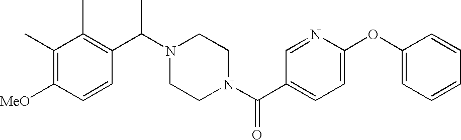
C1=C(OC2=CC=CC=C2)N=CC(C(N2CCN(C(C3=C(C)C(C)=C([MeO])C=C3)C)CC2)=O)=C1
